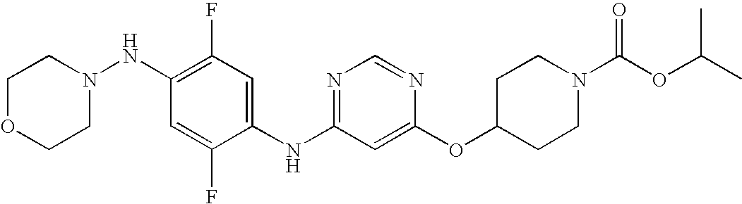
C1(NN2CCOCC2)=C(F)C=C(NC2=NC=NC(OC3CCN(C(OC(C)C)=O)CC3)=C2)C(F)=C1
